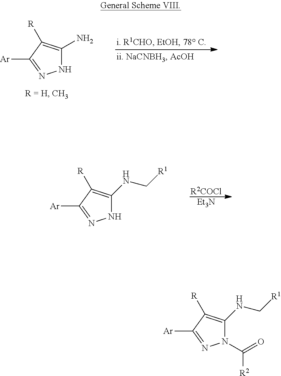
[R2COCl].[Et3N].N1N=C([Ar])C([R])=C1NC[R1].N1C(N)=C([R])C([Ar])=N1.N1(C(=O)[R2])C(NC[R1])=C([R])C([Ar])=N1
